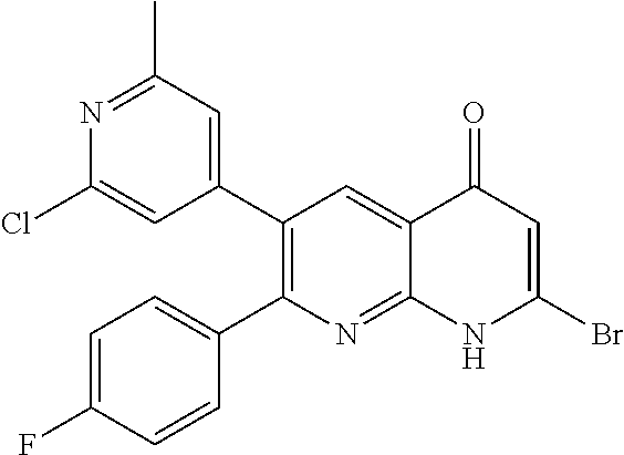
N1=C(C)C=C(C2=C(C3=CC=C(F)C=C3)N=C3C(=C2)C(=O)C=C(Br)N3)C=C1Cl
